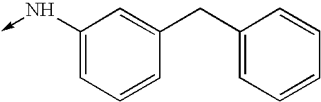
C1(N->C)=CC=CC(CC2=CC=CC=C2)=C1
